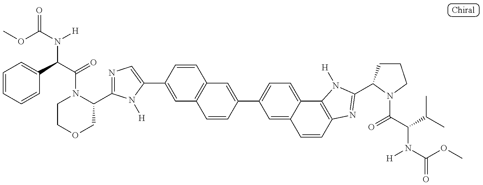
N1=C(C2N(C(=O)C(N([H])C(=O)OC)C3=CC=CC=C3)CCOC2)N([H])C(C2=CC3=C(C=C2)C=C(C2=CC=C4C(=C2)C=CC2=C4N([H])C(C4CCCN4C(=O)C(N([H])C(=O)OC)C(C)C)=N2)C=C3)=C1
